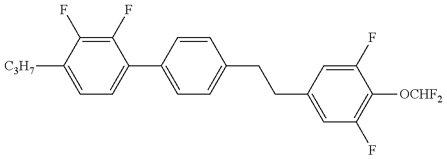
C1=C([C3H7])C(F)=C(F)C(C2=CC=C(CCC3=CC(F)=C([OCHF2])C(F)=C3)C=C2)=C1
